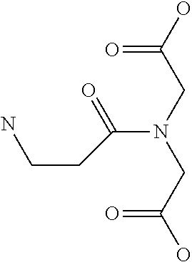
C(=O)(CN(CC(=O)O)C(=O)CCN)O
